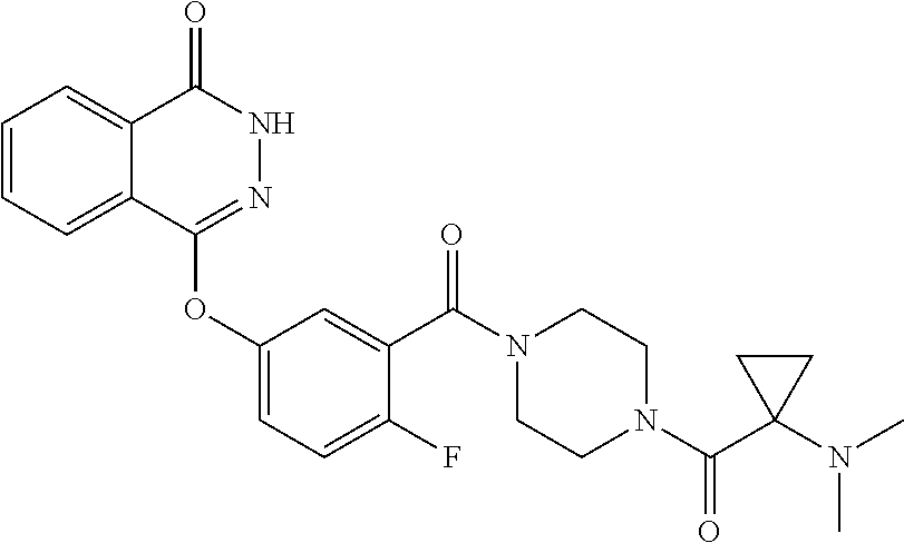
C1=CC=C2C(=C1)C(=O)NN=C2OC1=CC=C(F)C(C(N2CCN(C(C3(N(C)C)CC3)=O)CC2)=O)=C1
